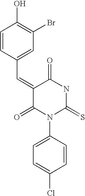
C1=CC(C=C2C(=O)N(C3=CC=C(Cl)C=C3)C(=S)NC2=O)=CC(Br)=C1O
